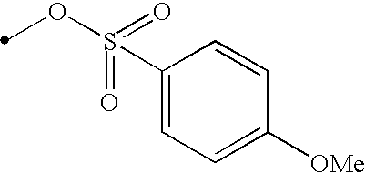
C1(S(OC)(=O)=O)=CC=C([OMe])C=C1
